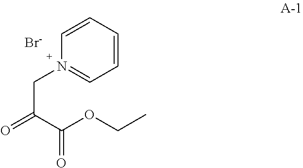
C1=CC=CN(CC(=O)C(OCC)=O)=C1.[Br-]
